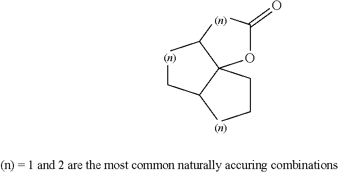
[(n)]1CC2C3(C1[(n)]C(=O)O3)CC[(n)]2
